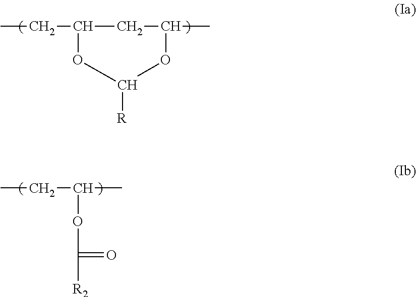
CCC1CC(C)OC([R])O1.CCC(C)OC(=O)[R2]
